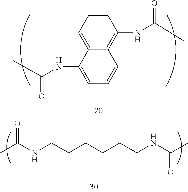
C1=CC=C2C(=C1NC(C)=O)C=CC=C2NC(C)=O.CC(NCCCCCCNC(C)=O)=O
